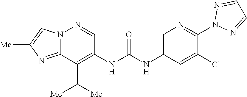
C1(NC(NC2=C(C([Me])[Me])C3=NC([Me])=CN3N=C2)=O)=CN=C(N2N=CC=N2)C(Cl)=C1
